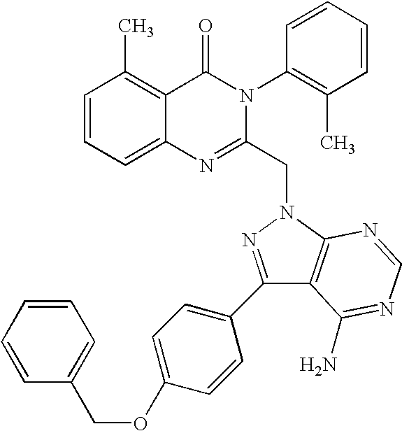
C1=CC=C2C(=C1C)C(=O)N(C1=C(C)C=CC=C1)C(CN1N=C(C3=CC=C(OCC4=CC=CC=C4)C=C3)C3=C1N=CN=C3N)=N2
